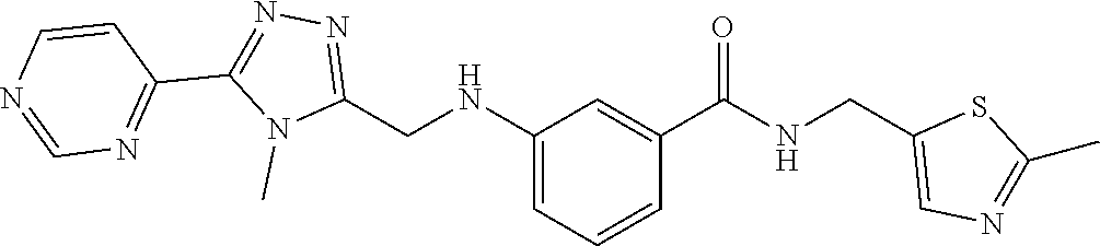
C(C1=CN=C(C)S1)NC(C1=CC(NCC2=NN=C(C3=NC=NC=C3)N2C)=CC=C1)=O
